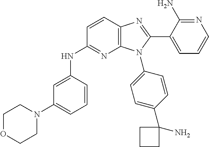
C12=C(C=CC(NC3=CC(N4CCOCC4)=CC=C3)=N1)N=C(C1=CC=CN=C1N)N2C1=CC=C(C2(N)CCC2)C=C1
